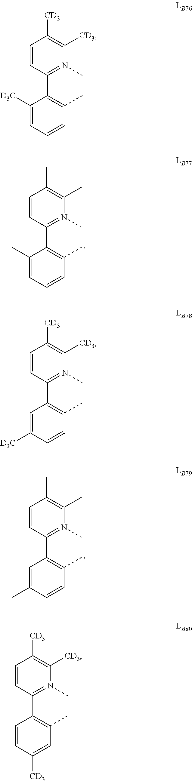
C1([CD3])=C([CD3])N(C)=C(C2=C(C)C=CC=C2[D3C])C=C1.C1([CD3])=C([CD3])N(C)=C(C2=C(C)C=CC([D3C])=C2)C=C1.C1([CD3])=C([CD3])N(C)=C(C2=C(C)C=C([CD3])C=C2)C=C1.C1(C)=C(C)N(C)=C(C2=C(C)C=CC=C2C)C=C1.C1(C)=C(C)N(C)=C(C2=C(C)C=CC(C)=C2)C=C1
